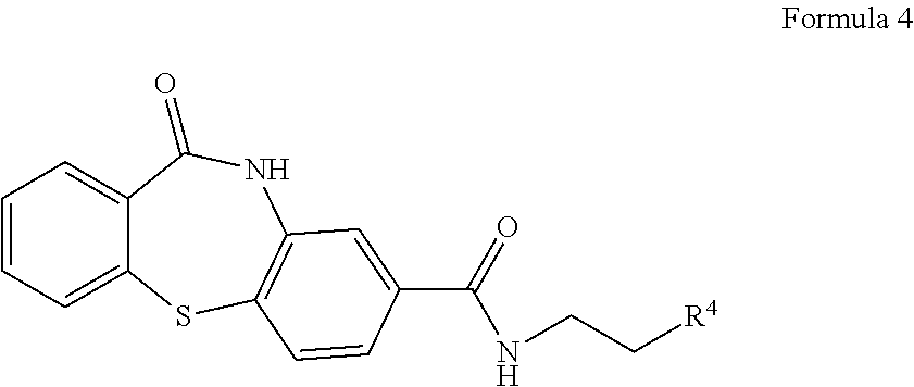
C1=CC=C2C(=C1)C(=O)NC1=C(S2)C=CC(C(=O)NCC[R4])=C1
